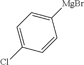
C1=C(Cl)C=CC([MgBr])=C1
